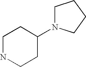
C1NCCC(N2CCCC2)C1
